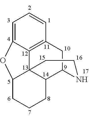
C1=C2C3=C(C=C1)CC1C4C3(C(CCC4)O2)CCN1
